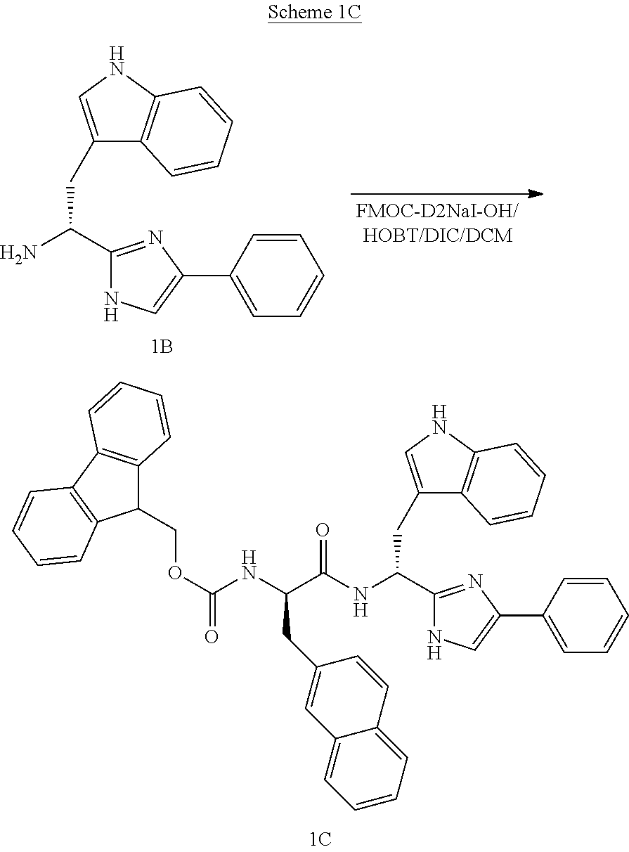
N(C(CC1=CNC2=C1C=CC=C2)C1=NC(C2=CC=CC=C2)=CN1)C(=O)C(CC1=CC2=CC=CC=C2C=C1)NC(=O)OCC1C2=C(C3=C1C=CC=C3)C=CC=C2.NC(CC1=CNC2=C1C=CC=C2)C1=NC(C2=CC=CC=C2)=CN1
